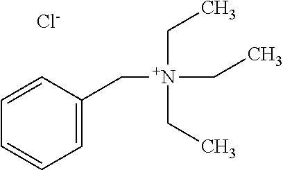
C1=C(C[N+](CC)(CC)CC)C=CC=C1.[Cl-]
